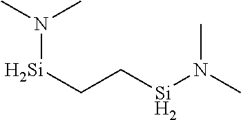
N([Si]CC[Si]N(C)C)(C)C
